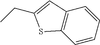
C1=CC=CC2=C1SC(CC)=C2
